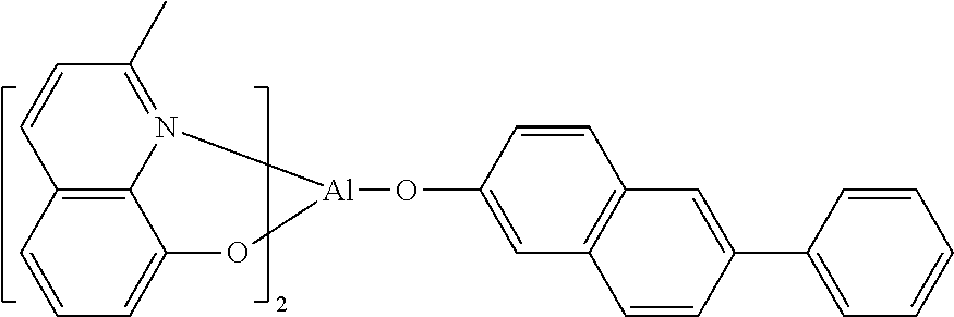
C1=CC=C2C3=C1C=CC(C)=N3[Al](OC1=CC3=C(C=C1)C=C(C1=CC=CC=C1)C=C3)O2
